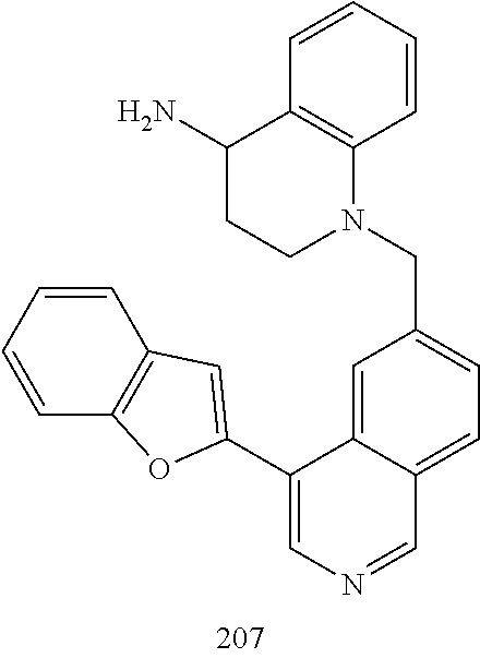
N1(CC2=CC=C3C(=C2)C(C2=CC4=C(O2)C=CC=C4)=CN=C3)C2=C(C(N)CC1)C=CC=C2
